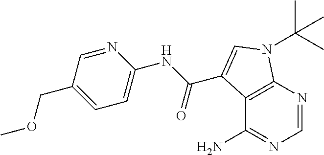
C1=NC2=C(C(N)=N1)C(C(NC1=CC=C(COC)C=N1)=O)=CN2C(C)(C)C
